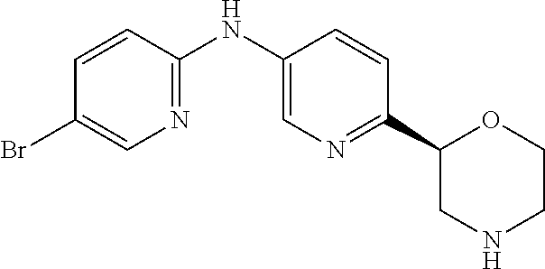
C1=CC(NC2=CN=C(C3CNCCO3)C=C2)=NC=C1Br
